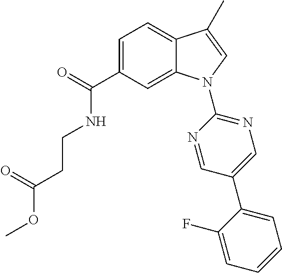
O=C(C1=CC=C2C(=C1)N(C1=NC=C(C3=CC=CC=C3F)C=N1)C=C2C)NCCC(OC)=O
